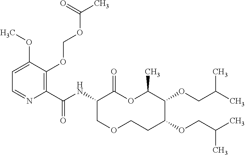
C1(C(NC2C(=O)OC(C)C(OCC(C)C)C(OCC(C)C)CCOC2)=O)=C(OCOC(C)=O)C(OC)=CC=N1
